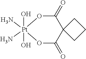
O1C(=O)C2(C(=O)O[Pt]1(O)(O)(N)N)CCC2
